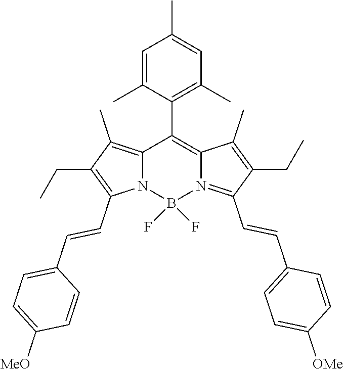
C12=C(C)C(CC)=C(C=CC3=CC=C([MeO])C=C3)N1B(F)(F)N1=C(C=CC3=CC=C([OMe])C=C3)C(CC)=C(C)C1=C2C1=C(C)C=C(C)C=C1C
